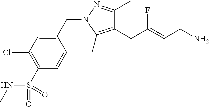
C1(CC(=CCN)F)=C(C)N(CC2=CC(Cl)=C(S(NC)(=O)=O)C=C2)N=C1C
